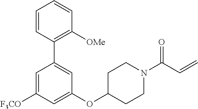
C1=CC(C2=CC(OC3CCN(C(=O)C=C)CC3)=CC([F3CO])=C2)=C([OMe])C=C1
